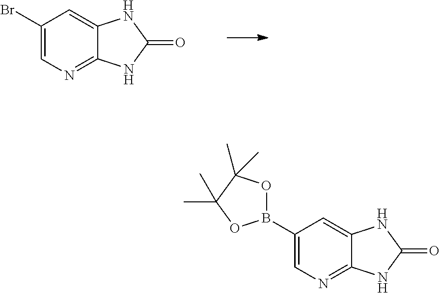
BrC1=CN=C2C(=C1)NC(=O)N2.C1(B2OC(C)(C)C(C)(C)O2)=CN=C2C(=C1)NC(=O)N2
